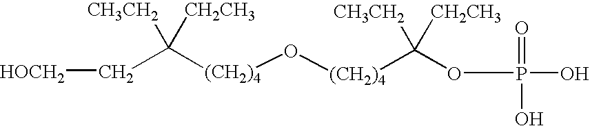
C(C([(CH2)4]O[(CH2)4]C(OP(O)(=O)O)([CH3CH2])[CH2CH3])([CH3CH2])[CH2CH3])[HOCH2]
